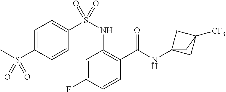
C1=C(F)C=CC(C(=O)NC23CC([CF3])(C2)C3)=C1NS(C1=CC=C(S(C)(=O)=O)C=C1)(=O)=O
